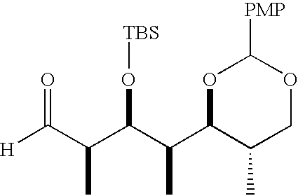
O1C(C(C(C(C(=O)[H])C)O[TBS])C)C(C)COC1[PMP]
